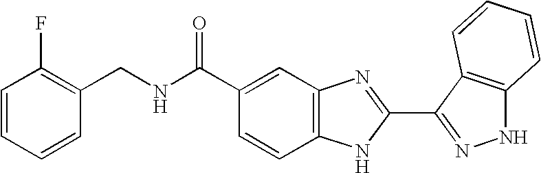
C1(C(NCC2=C(F)C=CC=C2)=O)=CC2=C(C=C1)NC(C1=NNC3=C1C=CC=C3)=N2
